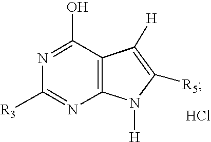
N1=C(O)C2=C(N=C1[R3])N([H])C([R5])=C2[H].Cl
